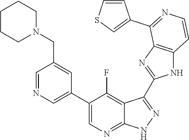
C1=NC=C(C2=CN=C3C(=C2F)C(C2=NC4=C(N2)C=CN=C4C2=CSC=C2)=N[N H]3)C=C1CN1CCCCC1
